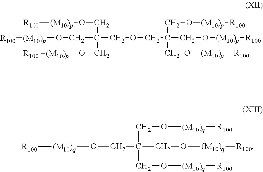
[R100][(M10)p]OCC(CO[(M10)p][R100])(CO[(M10)p][R100])COCC(CO[(M10)p][R100])(CO[(M10)p][R100])CO[(M10)p][R100].C(C(CO[(M10)q][R100])(CO[(M10)q][R100])CO[(M10)q][R100])O[(M10)q][R100]
